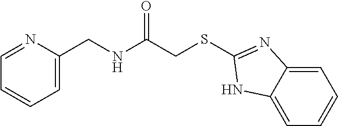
C1=C2C(=CC=C1)NC(SCC(NCC1=CC=CC=N1)=O)=N2
